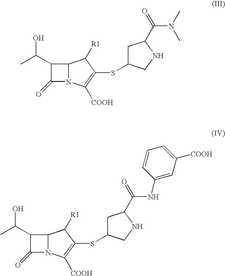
C1(C(C)O)C(=O)N2C1C([R1])C(SC1CC(C(=O)NC3=CC([COOH])=CC=C3)NC1)=C2[COOH].C1(C(C)O)C(=O)N2C1C([R1])C(SC1CC(C(=O)N(C)C)NC1)=C2[COOH]
